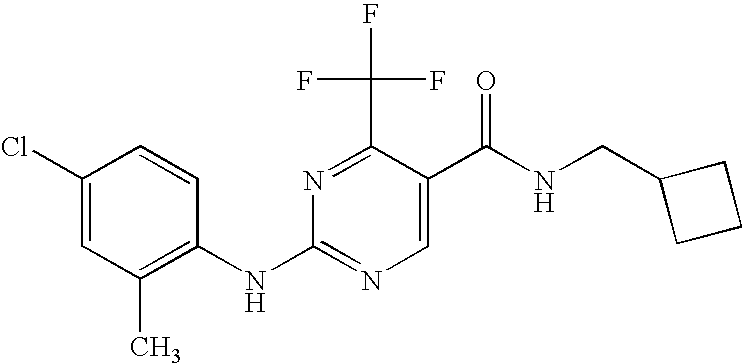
N1=C(C(F)(F)F)C(C(NCC2CCC2)=O)=CN=C1NC1=C(C)C=C(Cl)C=C1
